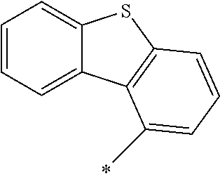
C1=CC=C2C(=C1)SC1=C2C(C)=CC=C1
